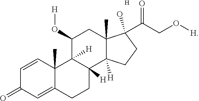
C1(O[H])C2([H])C([H])(C3([H])C(C)(C1)C(C(CO[H])=O)(O)CC3)CCC1=CC(=O)C=CC21C.[H]
